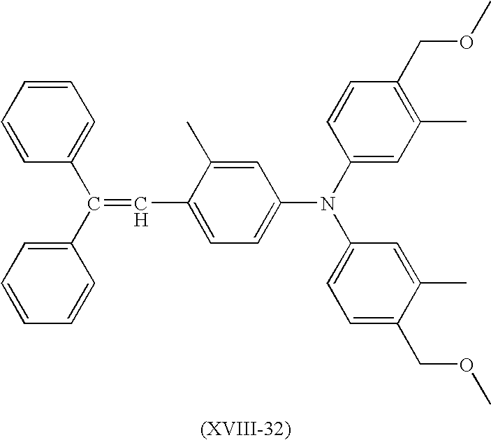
C1=CC=CC=C1C(C1=CC=CC=C1)=CC1=CC=C(N(C2=CC(C)=C(COC)C=C2)C2=CC=C(COC)C(C)=C2)C=C1C
